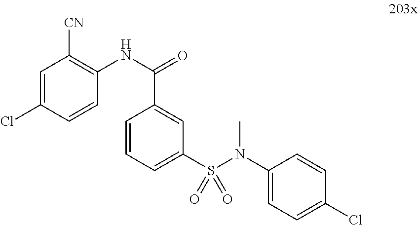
C1=C(Cl)C=CC(NC(=O)C2=CC(S(N(C3=CC=C(Cl)C=C3)C)(=O)=O)=CC=C2)=C1[CN]
